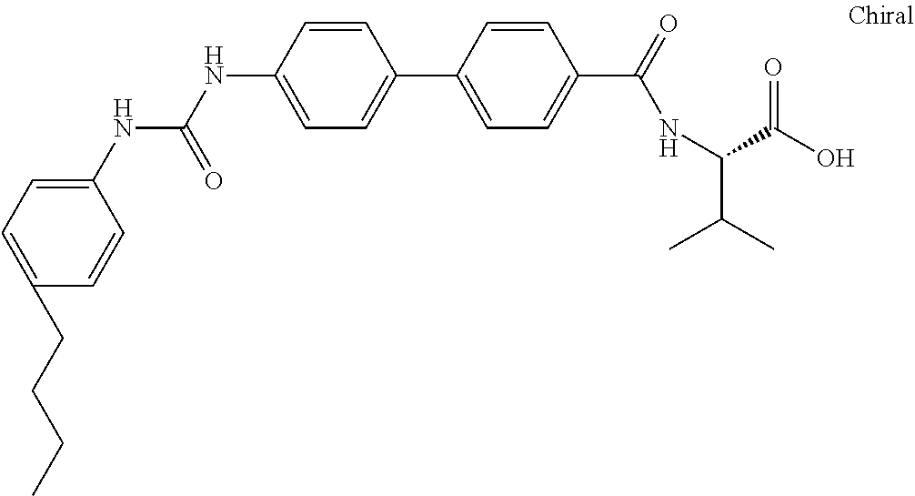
C1=C(NC(=O)NC2=CC=C(CCCC)C=C2)C=CC(C2=CC=C(C(=O)NC(C(C)C)C(O)=O)C=C2)=C1
